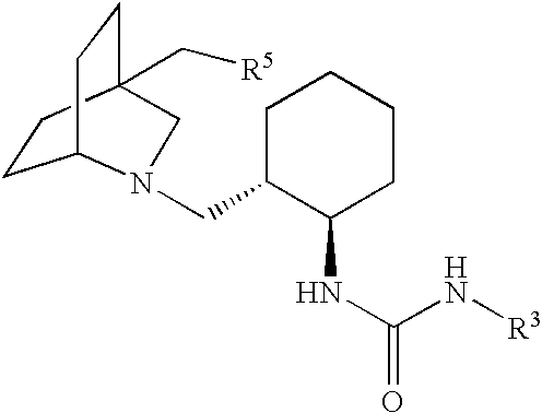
C1CC2(C[R5])CCC1N(CC1C(NC(=O)N[R3])CCCC1)C2
